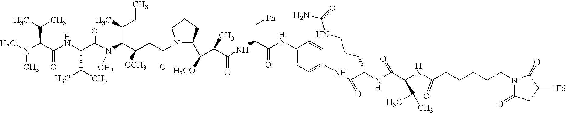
CN(C(C(NC(C(N(C)C(C(CC)C)C(CC(N1C(C([H3CO])C(C(NC(C[Ph])C(=O)NC2=CC=C(NC(=O)C(NC(C(NC(=O)CCCCCN3C(=O)CC([1F6])C3=O)C(C)C)=O)CCCNC(N)=O)C=C2)=O)C)CCC1)=O)[OCH3])=O)C(C)C)=O)C(C)C)C
